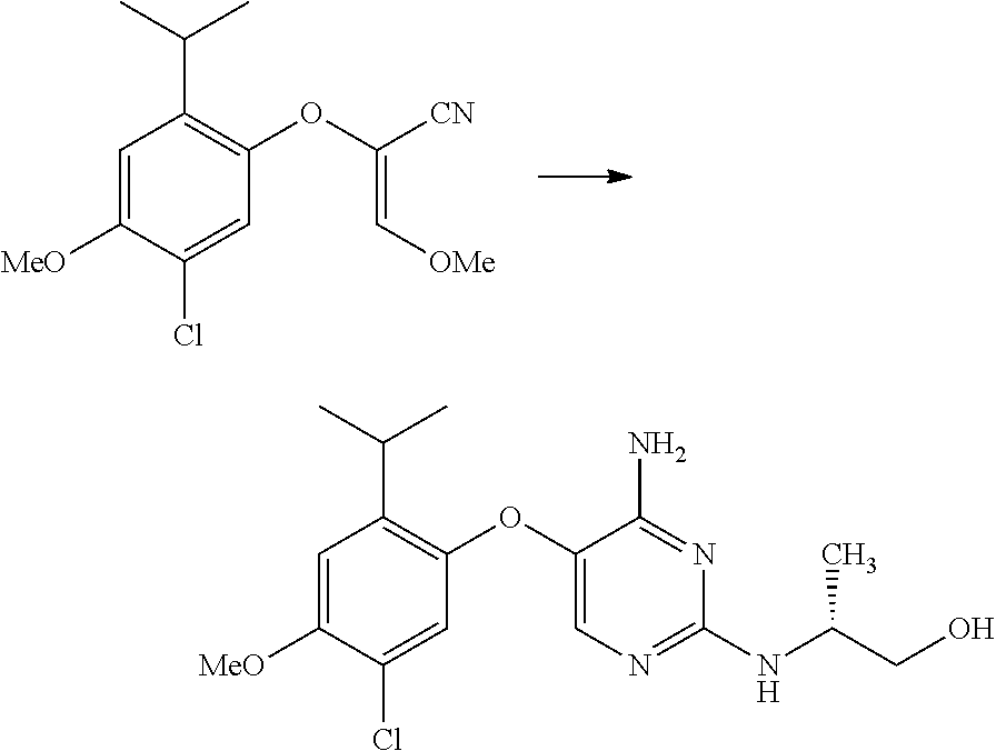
C1=C([MeO])C(Cl)=CC(OC([CN])=C[OMe])=C1C(C)C.C1=C([MeO])C(Cl)=CC(OC2=CN=C(NC(CO)C)N=C2N)=C1C(C)C
